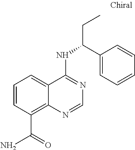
C1=CC(C(=O)N)=C2C(=C1)C(NC(C1=CC=CC=C1)CC)=NC=N2
